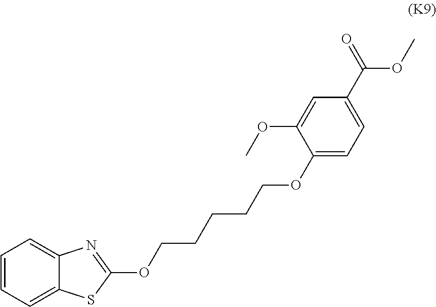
C1=CC=C2C(=C1)N=C(OCCCCCOC1=CC=C(C(OC)=O)C=C1OC)S2
